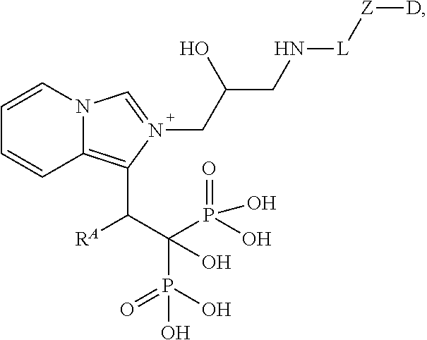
C1(C(C(P(O)(O)=O)(P(O)(=O)O)O)[RA])=C2N(C=N1CC(O)CN[L][Z][D])C=CC=C2
